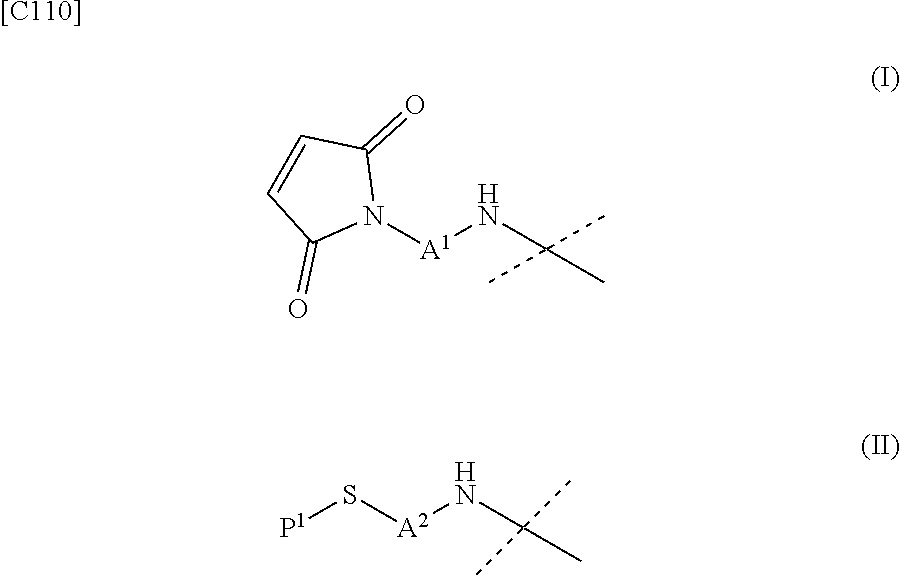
[P1]S[A2]NC(C)(C)C.[A1](NC(C)(C)C)N1C(=O)C=CC1=O.[[C110]]
